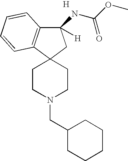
C1(NC(OC)=O)([H])C2=C(C3(C1)CCN(CC1CCCCC1)CC3)C=CC=C2.[H]
